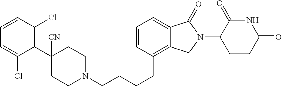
C1(C2=C(Cl)C=CC=C2Cl)([CN])CCN(CCCCC2=C3C(=CC=C2)C(=O)N(C2C(=O)NC(=O)CC2)C3)CC1
